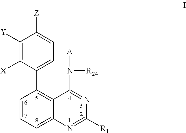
C1([Y])=C([X])C(C2=C3C(=CC=C2)N=C([R1])N=C3N([R24])[A])=CC=C1[Z]
